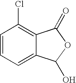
C1=CC=C2C(=C1Cl)C(=O)OC2O
